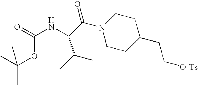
CC(C)(OC(=O)NC(C(=O)N1CCC(CC[O-Ts])CC1)C(C)C)C
